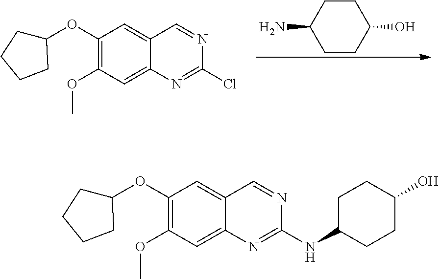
C1(OC2CCCC2)=C(OC)C=C2C(=C1)C=NC(Cl)=N2.C1(N)CCC(O)CC1.C1(OC2CCCC2)=C(OC)C=C2C(=C1)C=NC(NC1CCC(O)CC1)=N2
